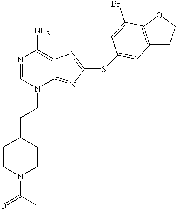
N1=CN(CCC2CCN(C(=O)C)CC2)C2=NC(SC3=CC4=C(OCC4)C(Br)=C3)=NC2=C1N
